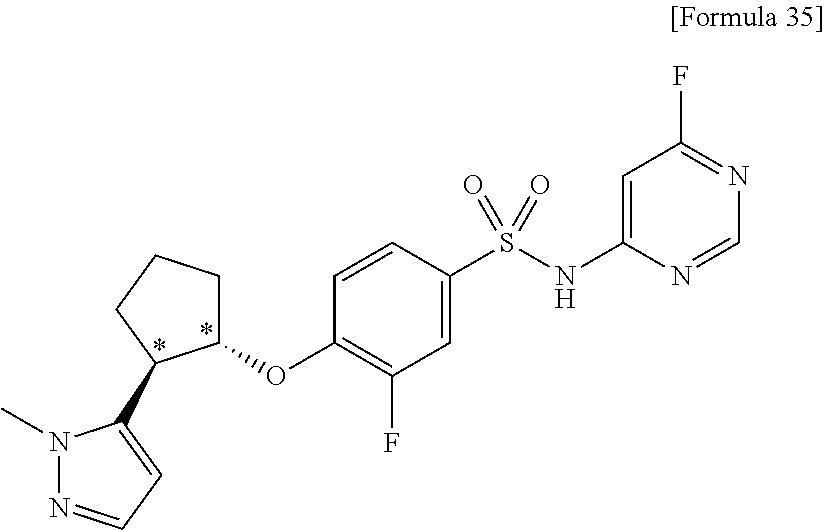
C1=CC(S(NC2=CC(F)=NC=N2)(=O)=O)=CC(F)=C1OC1CCCC1C1=CC=NN1C
